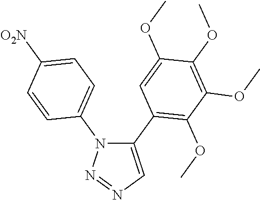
C1(C2=C(OC)C(OC)=C(OC)C(OC)=C2)=CN=NN1C1=CC=C([O2N])C=C1
